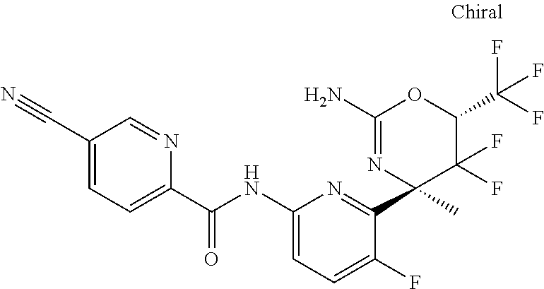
C1(C#N)=CC=C(C(NC2=CC=C(F)C(C3(C)N=C(N)OC(C(F)(F)F)C3(F)F)=N2)=O)N=C1
